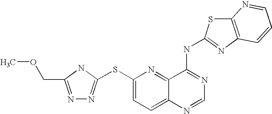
S(C1=CC=C2C(=N1)C(NC1=NC3=C(S1)N=CC=C3)=NC=N2)C1=NN=C(COC)N1
